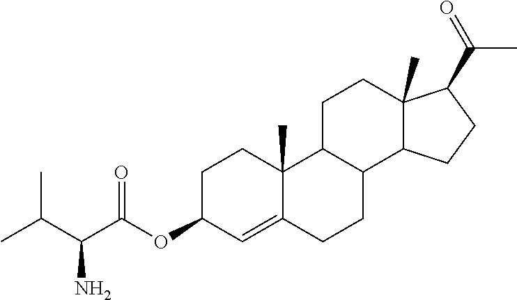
CC(C(C(OC1C=C2C(C)(CC1)C1C(CC2)C2C(C)(CC1)C(C(=O)C)CC2)=O)N)C
